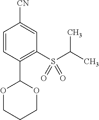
C1=CC(C2OCCCO2)=C(S(C(C)C)(=O)=O)C=C1[CN]
